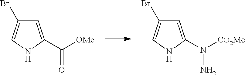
C1=C(C([OMe])=O)NC=C1Br.C1=C(N([CO2Me])N)NC=C1Br
